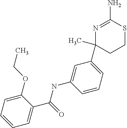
C1(OCC)=CC=CC=C1C(=O)NC1=CC(C2(C)N=C(N)SCC2)=CC=C1
